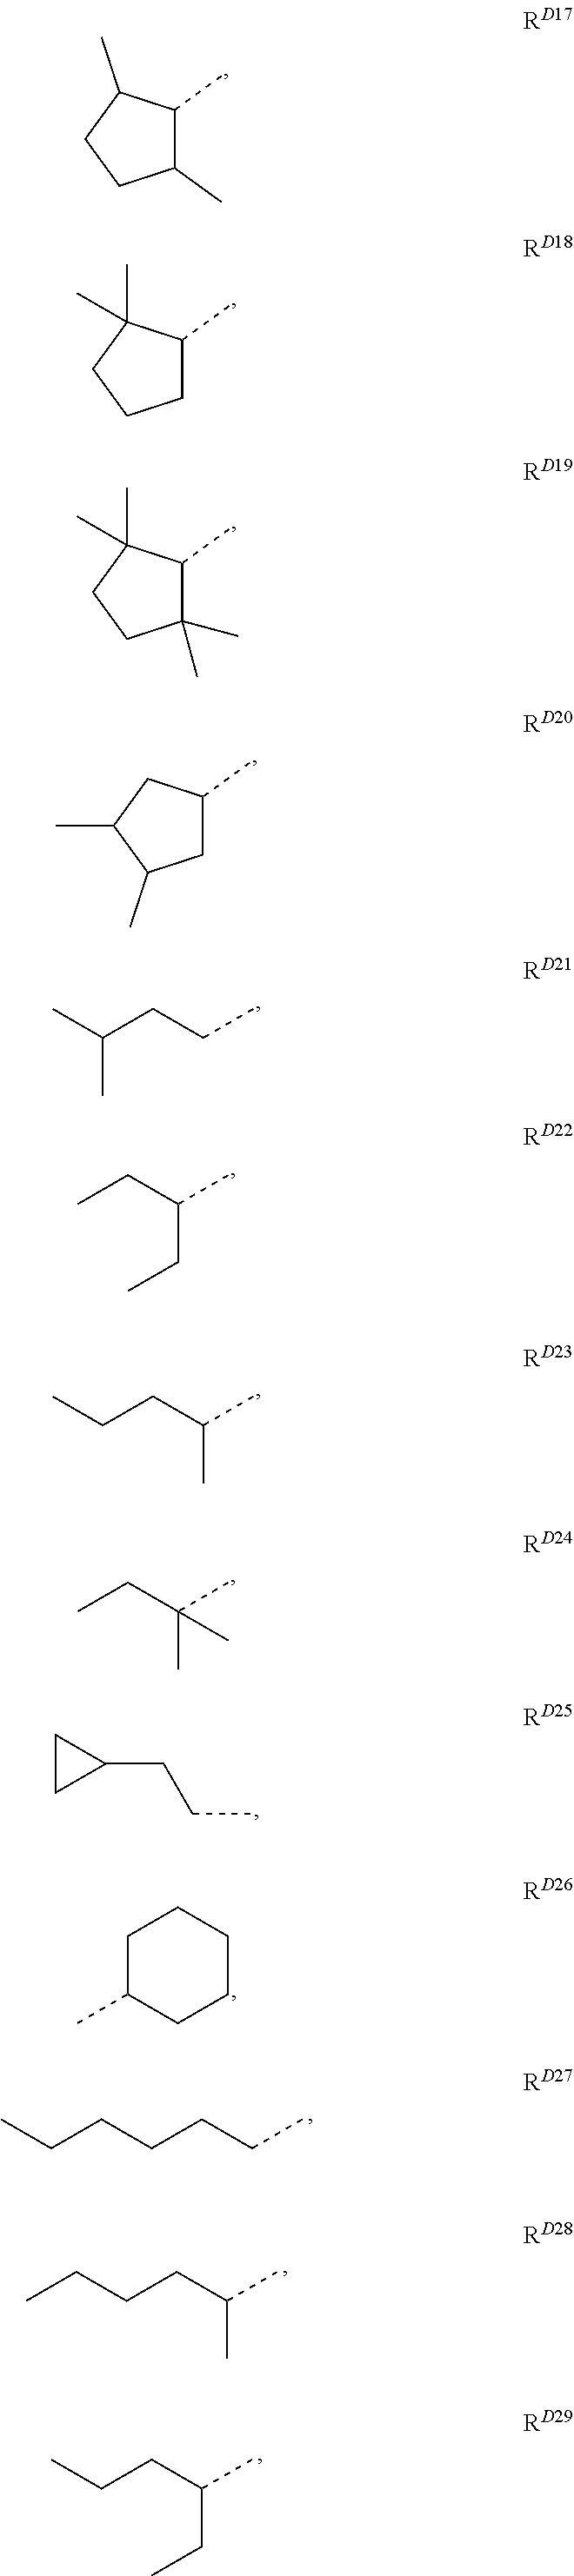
C1(C)C(C)C(C)CC1.C1C(C)C(C)(C)CC1.C1(C)(C)C(C)C(C)(C)CC1.C1C(C)CC(C)C1C.CC(CCC)C.CCC(C)CC.C(CC(C)C)C.CCC(C)(C)C.C1CC1CCC.CC1CCCCC1.CCCCCCC.CCCCC(C)C.CCCC(C)CC
